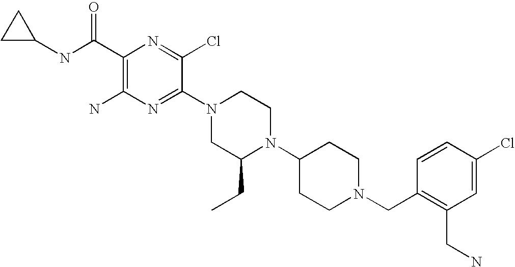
C1(C(NC2CC2)=O)=C(N)N=C(N2CC(CC)N(C3CCN(CC4=C(CN)C=C(Cl)C=C4)CC3)CC2)C(Cl)=N1
